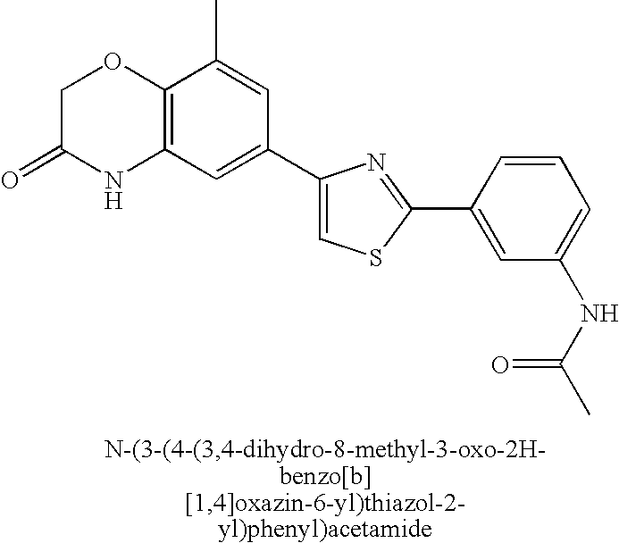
C1C(=O)NC2=C(O1)C(C)=CC(C1=CSC(C3=CC(NC(C)=O)=CC=C3)=N1)=C2
